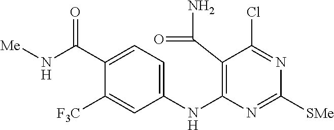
C1(NC2=C(C(N)=O)C(Cl)=NC([SMe])=N2)=CC=C(C(N[Me])=O)C([F3C])=C1
